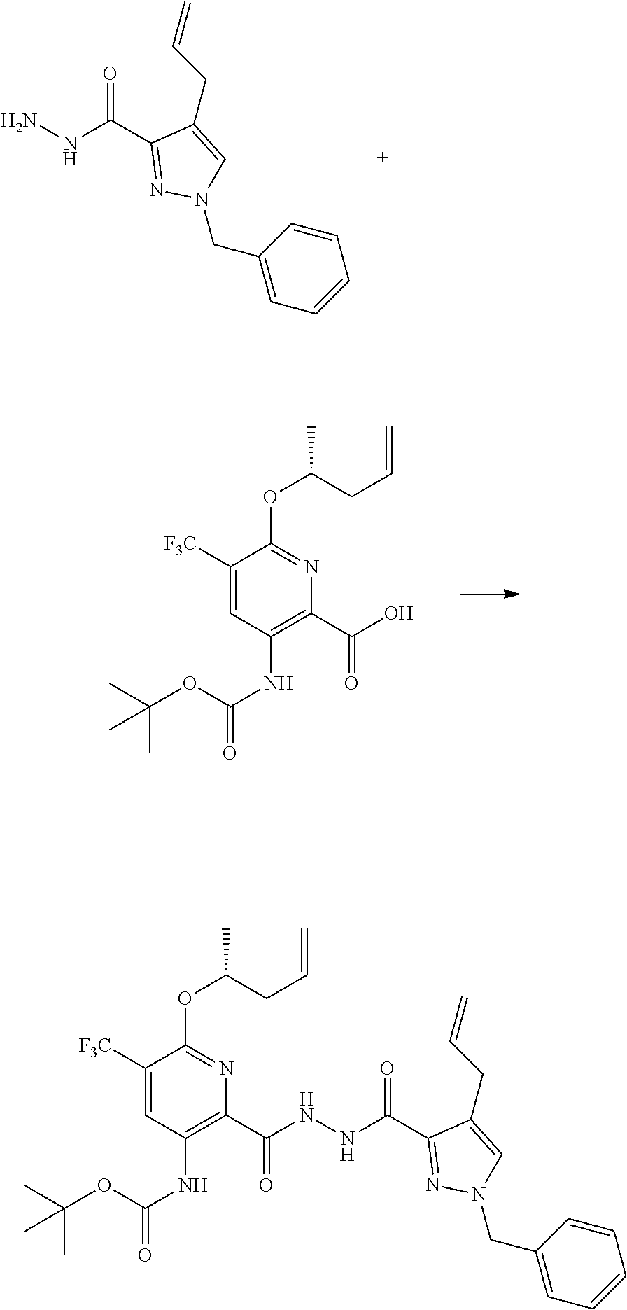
C1(C(NN)=O)=NN(CC2=CC=CC=C2)C=C1CC=C.C(C1=C(NC(=O)OC(C)(C)C)C=C([F3C])C(OC(CC=C)C)=N1)(O)=O.C(C1=C(NC(=O)OC(C)(C)C)C=C([F3C])C(OC(CC=C)C)=N1)(NNC(C1=NN(CC2=CC=CC=C2)C=C1CC=C)=O)=O
